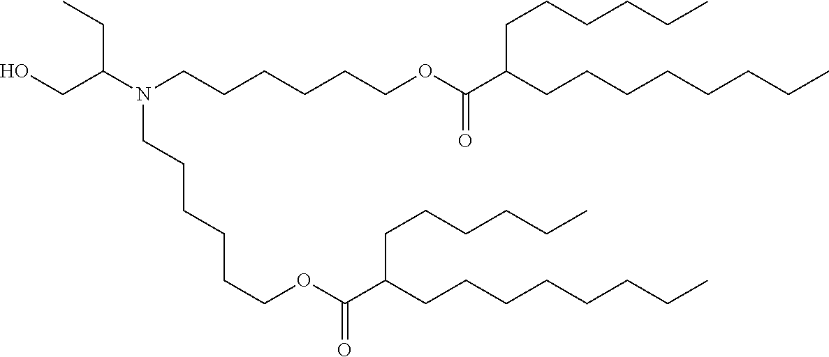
C(N(CCCCCCOC(C(CCCCCCCC)CCCCCC)=O)CCCCCCOC(C(CCCCCCCC)CCCCCC)=O)(CO)CC
